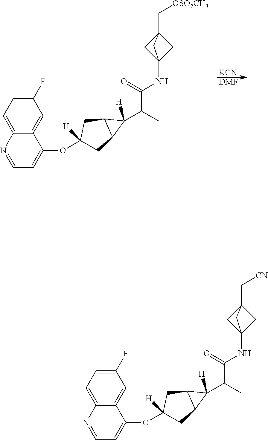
[KCN].[DMF].C1(F)=CC=C2C(=C1)C(OC1([H])CC3C(C1)C3([H])C(C)C(=O)NC13CC(C[OSO2CH3])(C1)C3)=CC=N2.C1(F)=CC=C2C(=C1)C(OC1([H])CC3C(C1)C3([H])C(C)C(=O)NC13CC(C[CN])(C1)C3)=CC=N2
